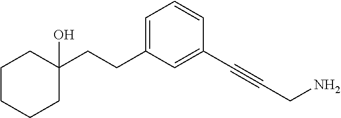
C1=C(CCC2(O)CCCCC2)C=C(C#CCN)C=C1
